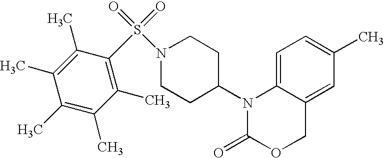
C1=C2C(=CC(C)=C1)COC(=O)N2C1CCN(S(=O)(=O)C2=C(C)C(C)=C(C)C(C)=C2C)CC1
